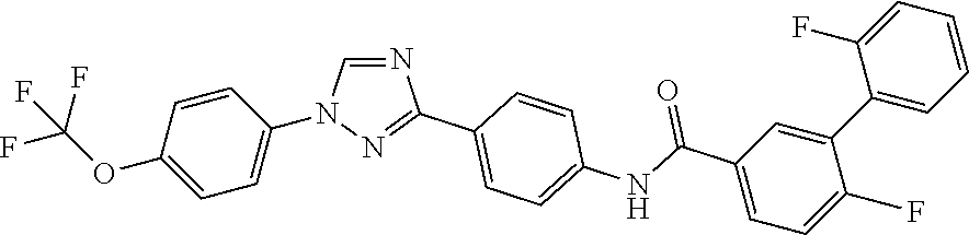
C1(OC(F)(F)F)=CC=C(N2C=NC(C3=CC=C(NC(C4=CC=C(F)C(C5=CC=CC=C5F)=C4)=O)C=C3)=N2)C=C1
